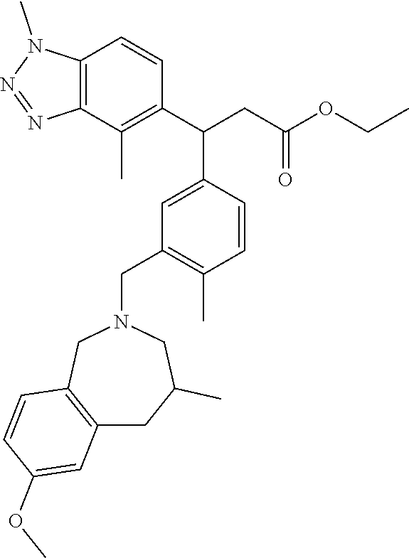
C1=C(C(CC(OCC)=O)C2=C(C)C3=C(C=C2)N(C)N=N3)C=CC(C)=C1CN1CC2=C(CC(C)C1)C=C(OC)C=C2
